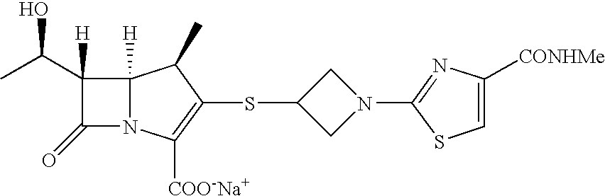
C1(C(C)O)([H])C(=O)N2C1([H])C(C)C(SC1CN(C3=NC([CONHMe])=CS3)C1)=C2[COO-Na+]
